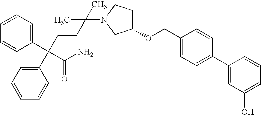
C1(C(CCC(C)(C)N2CC(OCC3=CC=C(C4=CC(O)=CC=C4)C=C3)CC2)(C2=CC=CC=C2)C(N)=O)=CC=CC=C1
